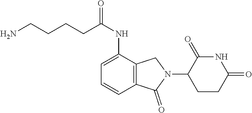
C(C(NC1=CC=CC2=C1CN(C1CCC(=O)NC1=O)C2=O)=O)CCCN
